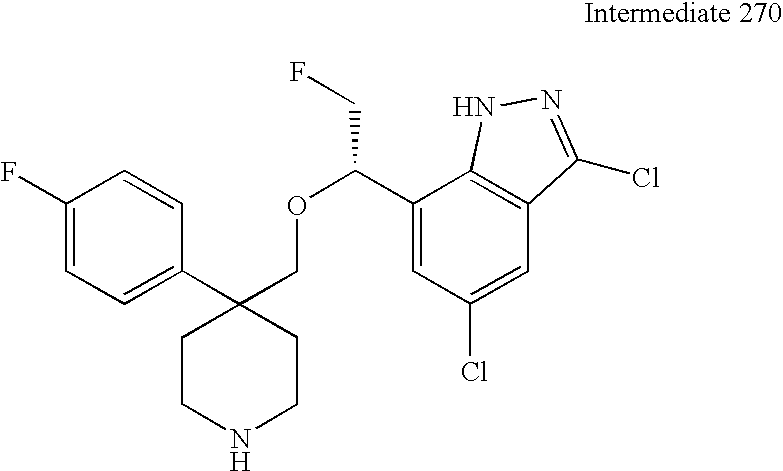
C1(C2(COC(CF)C3=CC(Cl)=CC4=C3NN=C4Cl)CCNCC2)=CC=C(F)C=C1
